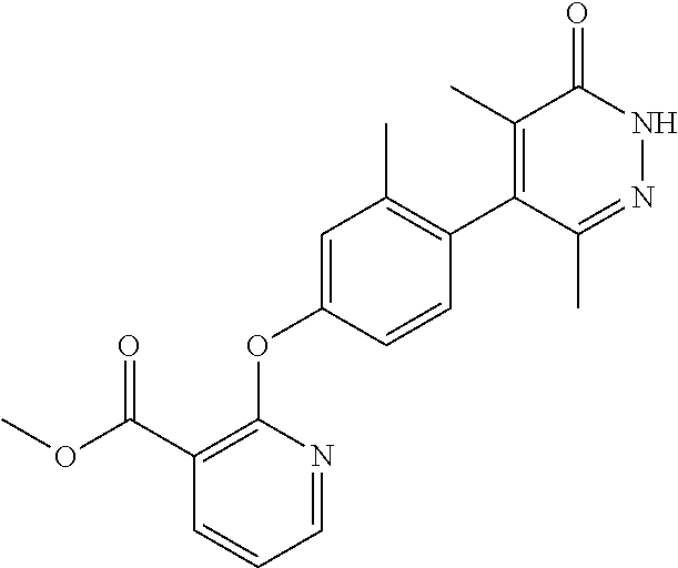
C1=C(OC2=C(C(OC)=O)C=CC=N2)C=CC(C2=C(C)C(=O)NN=C2C)=C1C
